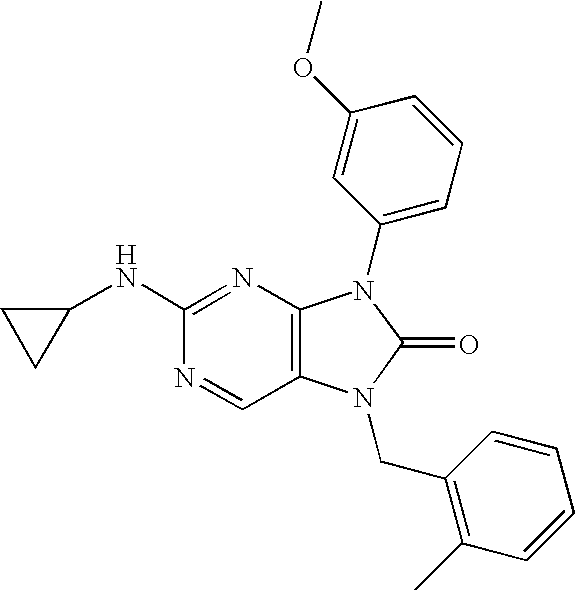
C1(NC2CC2)=NC2=C(C=N1)N(CC1=C(C)C=CC=C1)C(=O)N2C1=CC=CC(OC)=C1
